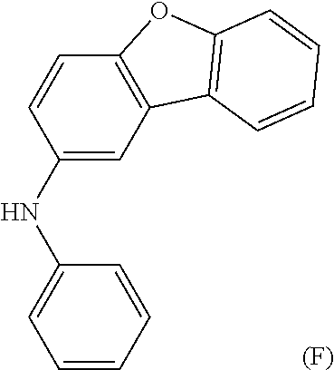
C1=CC=CC(NC2=CC3=C(C=C2)OC2=C3C=CC=C2)=C1.[(F)]
